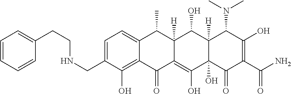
C1=C2C(=C(O)C(CNCCC3=CC=CC=C3)=C1)C(=O)C1=C(O)C3(O)C([H])(C(O)C1([H])C2C)C(N(C)C)C(O)=C(C(N)=O)C3=O
